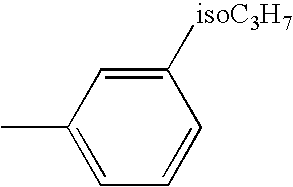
C1(C)=CC=CC([isoC3H7])=C1
